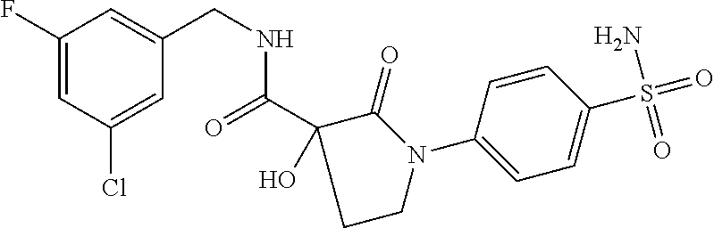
C1(F)=CC(Cl)=CC(CNC(C2(O)C(=O)N(C3=CC=C(S(=O)(=O)N)C=C3)CC2)=O)=C1
